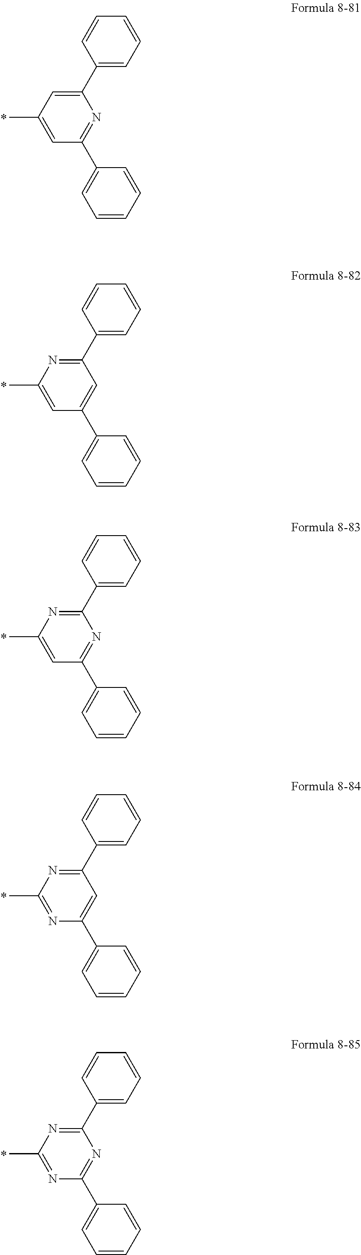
CC1=CC(C2=CC=CC=C2)=NC(C2=CC=CC=C2)=C1.CC1=CC(C2=CC=CC=C2)=CC(C2=CC=CC=C2)=N1.CC1=CC(C2=CC=CC=C2)=NC(C2=CC=CC=C2)=N1.CC1=NC(C2=CC=CC=C2)=CC(C2=CC=CC=C2)=N1.CC1=NC(C2=CC=CC=C2)=NC(C2=CC=CC=C2)=N1
